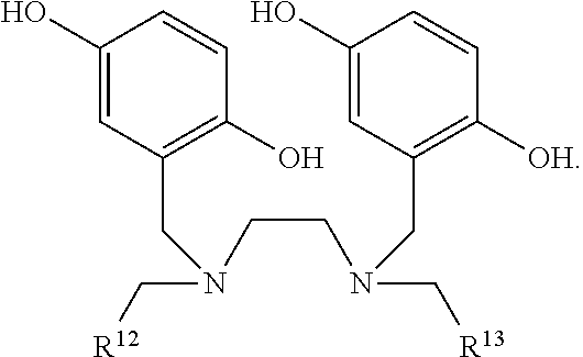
C1(O)=CC(CN(C[R13])CCN(C[R12])CC2=C(O)C=CC(O)=C2)=C([OH])C=C1
